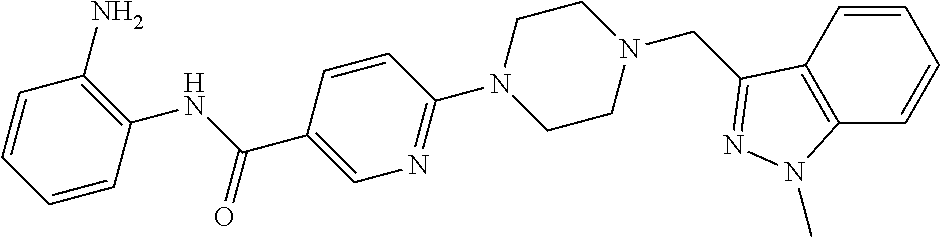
C1=CC(NC(C2=CN=C(N3CCN(CC4=NN(C)C5=C4C=CC=C5)CC3)C=C2)=O)=C(N)C=C1
